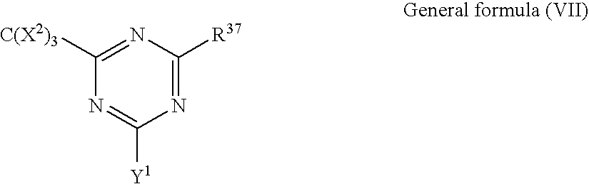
N1=C([C(X2)3])N=C([Y1])N=C1[R37]
